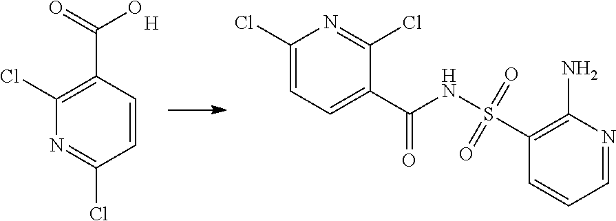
C1(C(=O)O)=C(Cl)N=C(Cl)C=C1.[H].S(=O)(NC(C1=CC=C(Cl)N=C1Cl)=O)(=O)C1=C(N)N=CC=C1
